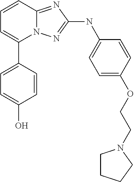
C1=CC2=NC(NC3=CC=C(OCCN4CCCC4)C=C3)=NN2C(C2=CC=C(O)C=C2)=C1
